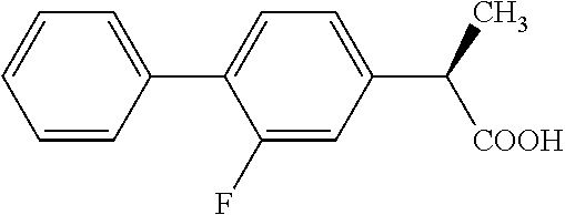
C1=CC(C2=CC=C(C([COOH])C)C=C2F)=CC=C1
